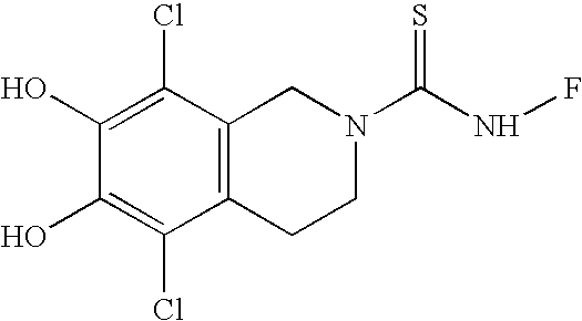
C1(O)=C(Cl)C2=C(C(Cl)=C1O)CN(C(NF)=S)CC2
